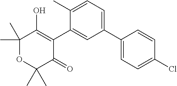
C1(C)=CC=C(C2=CC=C(Cl)C=C2)C=C1C1=C(O)C(C)(C)OC(C)(C)C1=O
